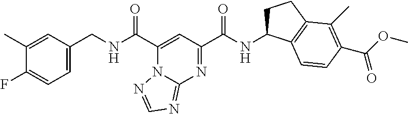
C1(C)=CC(CNC(C2=CC(C(NC3CCC4=C3C=CC(C(=O)OC)=C4C)=O)=NC3=NC=NN23)=O)=CC=C1F
